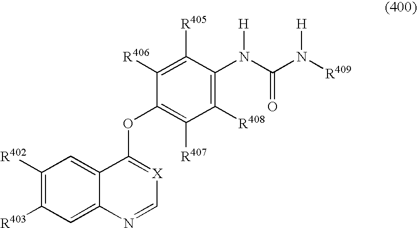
C1([R402])=C([R403])C=C2C(=C1)C(OC1=C([R407])C([R408])=C(N(C(=O)N([R409])[H])[H])C([R405])=C1[R406])=[X]C=N2
